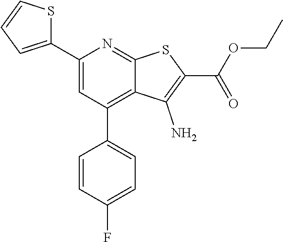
C1(C2=CC(C3=CC=C(F)C=C3)=C3C(=N2)SC(C(OCC)=O)=C3N)=CC=CS1
